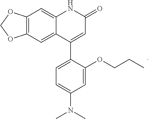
C12=C(C=C3C(=C1)NC(=O)C=C3C1=CC=C(N(C)C)C=C1OCCC)OCO2
